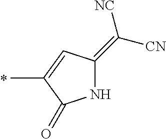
C1(C)=CC(=C([CN])[NC])NC1=O
